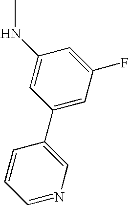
C1=C(NC)C=C(F)C=C1C1=CN=CC=C1
